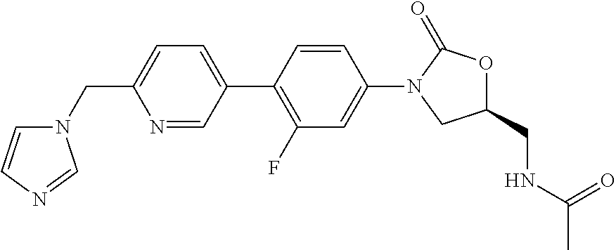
C1=C(C2=C(F)C=C(N3CC(CNC(=O)C)OC3=O)C=C2)C=NC(CN2C=CN=C2)=C1
